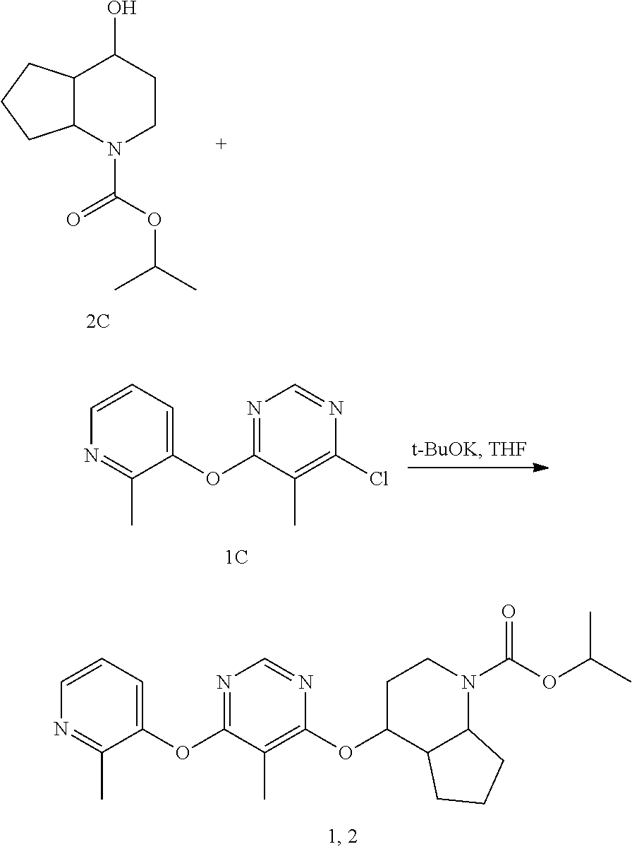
C12C(N(C(=O)OC(C)C)CCC1O)CCC2.C1(OC2=NC=NC(OC3C4C(N(C(OC(C)C)=O)CC3)CCC4)=C2C)=CC=CN=C1C.C1(OC2=NC=NC(Cl)=C2C)=CC=CN=C1C
